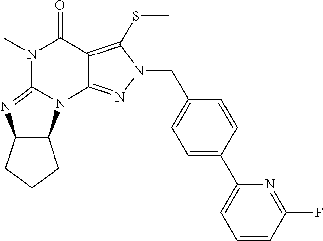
C1=CC(F)=NC(C2=CC=C(CN3C(SC)=C4C(=N3)N3C5C(N=C3N(C)C4=O)CCC5)C=C2)=C1
